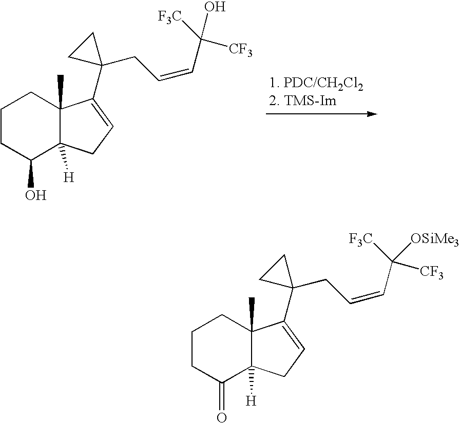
C1CC(O)C2([H])C(C)(C1)C(C1(CC=CC([CF3])([F3C])O)CC1)=CC2.C1CC(=O)C2([H])C(C)(C1)C(C1(CC=CC([OSiMe3])([CF3])[F3C])CC1)=CC2
